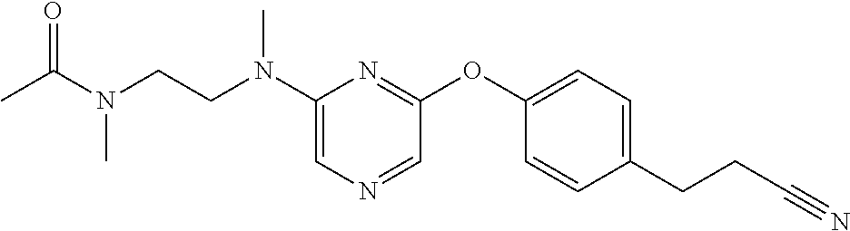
N(C1=CN=CC(OC2=CC=C(CCC#N)C=C2)=N1)(CCN(C(=O)C)C)C
